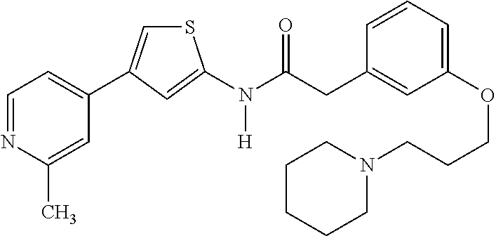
C1=NC(C)=CC(C2=CSC(N(C(CC3=CC(OCCCN4CCCCC4)=CC=C3)=O)[H])=C2)=C1
